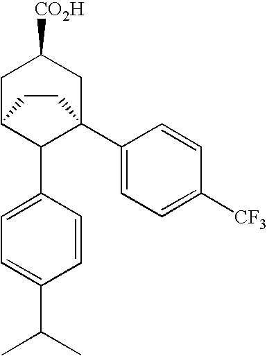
C1C2C(C3=CC=C(C(C)C)C=C3)C(C3=CC=C([CF3])C=C3)(CC1[CO2H])CC2
